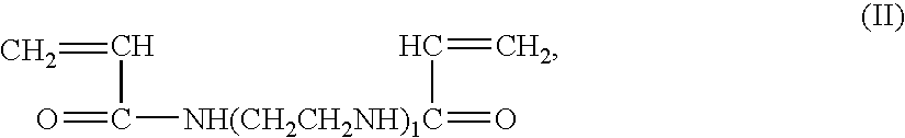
C=CC(=O)[NH(CH2CH2NH)1C](=O)C=C
